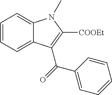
C1=CC=C2C(=C1)N(C)C([COOEt])=C2C(=O)C1=CC=CC=C1
